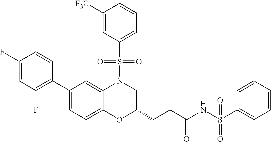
C1(C2=C(F)C=C(F)C=C2)=CC=C2C(=C1)N(S(C1=CC=CC([F3C])=C1)(=O)=O)CC(CCC(NS(C1=CC=CC=C1)(=O)=O)=O)O2
